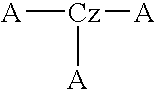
[Cz]([A])([A])[A]
